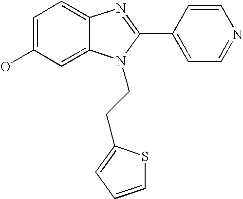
C1=C(O)C=C2C(=C1)N=C(C1=CC=NC=C1)N2CCC1=CC=CS1
